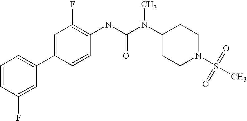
C1=CC(F)=CC(C2=CC(F)=C(NC(N(C3CCN(S(C)(=O)=O)CC3)C)=O)C=C2)=C1
